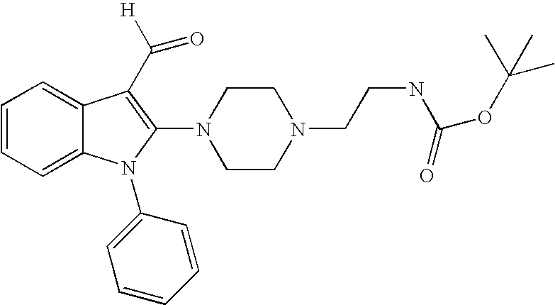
C1=CC=C2C(=C1)C(C([H])=O)=C(N1CCN(CCNC(=O)OC(C)(C)C)CC1)N2C1=CC=CC=C1
